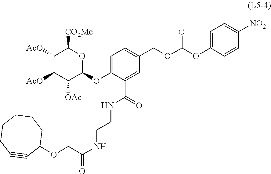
C1(COC(OC2=CC=C([NO2])C=C2)=O)=CC=C(OC2OC([CO2Me])C([AcO])C([AcO])C2[OAc])C(C(NCCNC(=O)COC2CCCCCC#C2)=O)=C1
